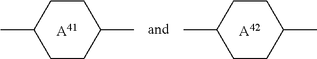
CC1CCC(C)CC1.[A41].CC1CCC(C)CC1.[A42]
